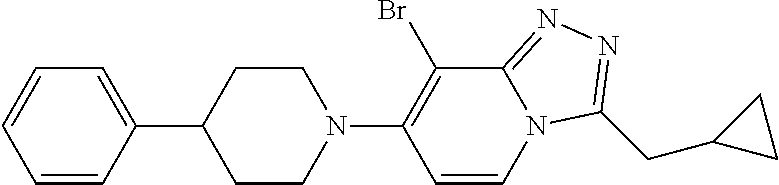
C1=CC(C2CCN(C3=C(Br)C4=NN=C(CC5CC5)N4C=C3)CC2)=CC=C1
